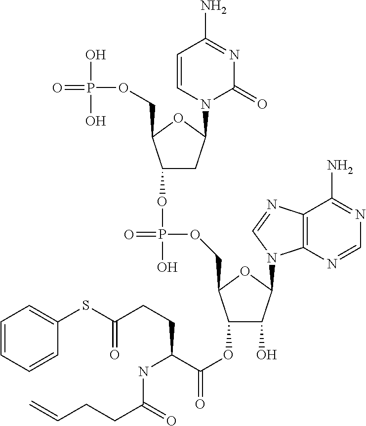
C1=CN(C2CC(OP(=O)(OCC3C(OC(=O)C(NC(=O)CCC=C)CCC(SC4=CC=CC=C4)=O)C(O)C(N4C5=C(N=C4)C(N)=NC=N5)O3)O)C(COP(=O)(O)O)O2)C(=O)N=C1N
